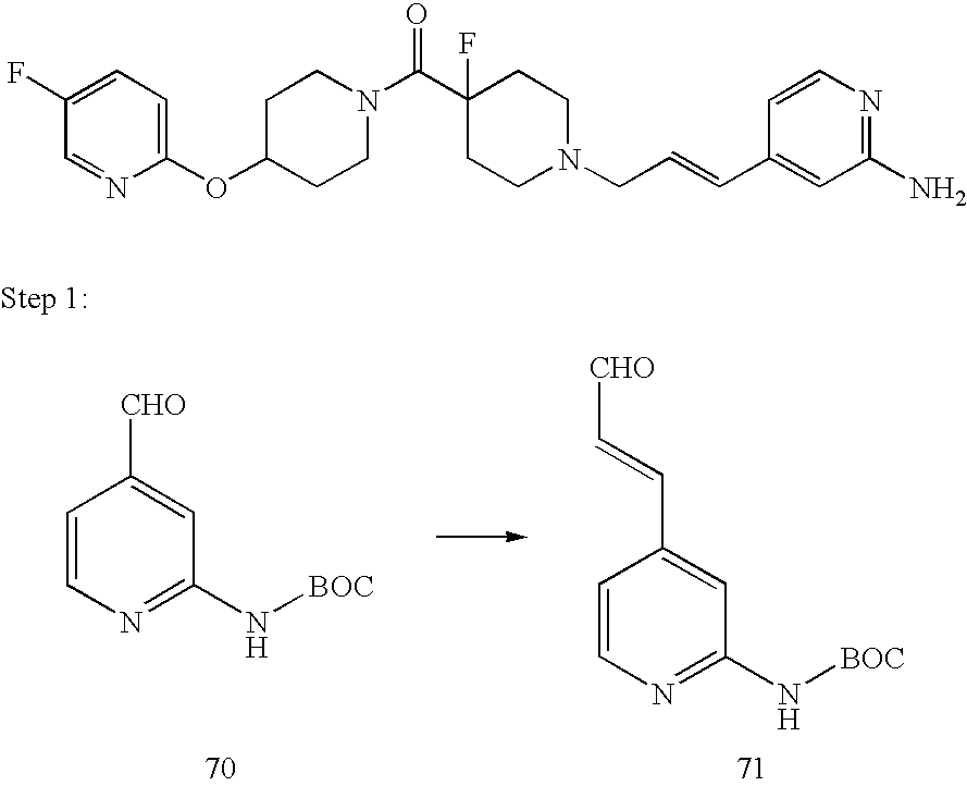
C1=CN=C(N[BOC])C=C1C=C[CHO].C1=CN=C(N[BOC])C=C1[CHO].C1(OC2=CC=C(F)C=N2)CCN(C(C2(F)CCN(CC=CC3=CC(N)=NC=C3)CC2)=O)CC1
